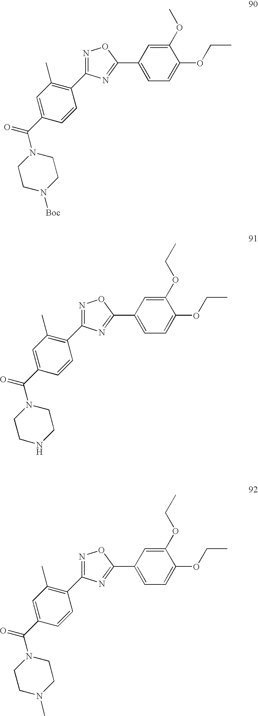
N1=C(C2=C(C)C=C(C(N3CCN([Boc])CC3)=O)C=C2)N=C(C2=CC=C(OCC)C(OC)=C2)O1.N1=C(C2=C(C)C=C(C(N3CCNCC3)=O)C=C2)N=C(C2=CC=C(OCC)C(OCC)=C2)O1.N1=C(C2=C(C)C=C(C(N3CCN(C)CC3)=O)C=C2)N=C(C2=CC=C(OCC)C(OCC)=C2)O1
